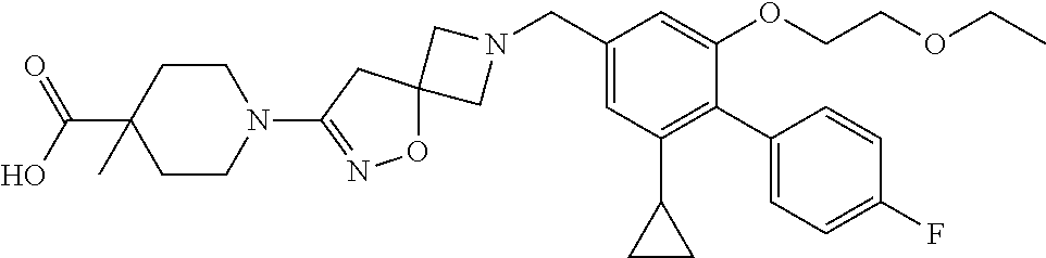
C1N(CC2=CC(C3CC3)=C(C3=CC=C(F)C=C3)C(OCCOCC)=C2)CC12ON=C(N1CCC(C(=O)O)(C)CC1)C2
